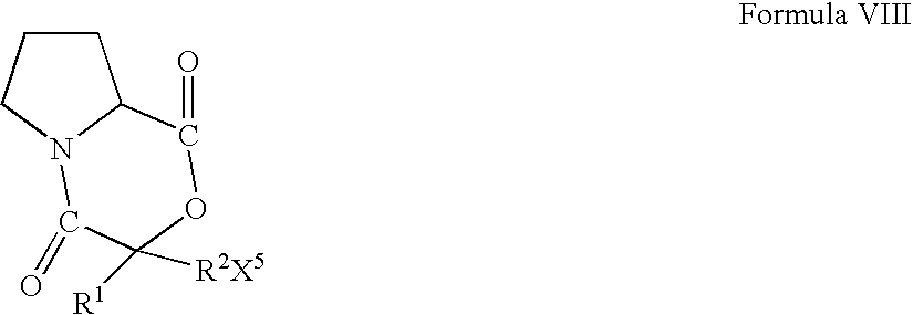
C1CCN2C1C(=O)OC([R1])([R2X5])C2=O
